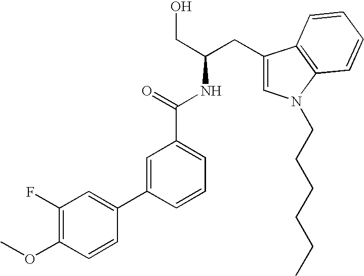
C(O)C(NC(=O)C1=CC=CC(C2=CC(F)=C(OC)C=C2)=C1)CC1=CN(CCCCCC)C2=C1C=CC=C2
